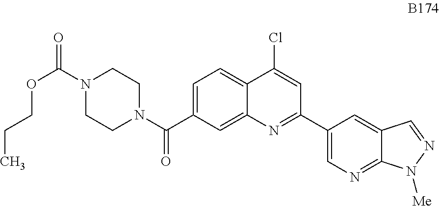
C1=C(C(N2CCN(C(=O)OCCC)CC2)=O)C=C2C(=C1)C(Cl)=CC(C1=CN=C3C(=C1)C=NN3[Me])=N2
